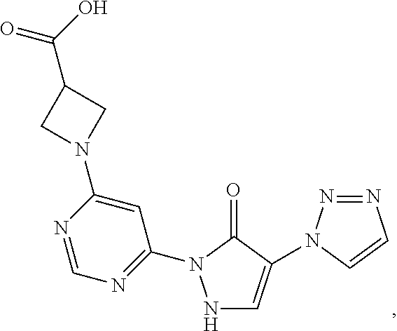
N1(C2=CC(N3NC=C(N4N=NC=C4)C3=O)=NC=N2)CC(C(=O)O)C1
